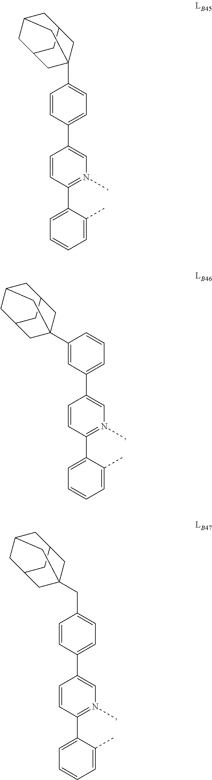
C1=CC(C2=CN(C)=C(C3=CC=CC=C3C)C=C2)=CC=C1C12CC3CC(CC(C3)C1)C2.C1(C23CC4CC(CC(C4)C2)C3)=CC(C2=CN(C)=C(C3=CC=CC=C3C)C=C2)=CC=C1.C1=CC(C2=CN(C)=C(C3=CC=CC=C3C)C=C2)=CC=C1CC12CC3CC(CC(C3)C1)C2
